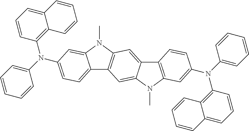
C12=CC=CC(N(C3=CC=CC=C3)C3=CC=C4C5=C(N(C)C4=C3)C=C3C(=C5)N(C)C4=C3C=CC(N(C3=CC=CC=C3)C3=C5C(=CC=C3)C=CC=C5)=C4)=C1C=CC=C2
